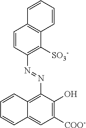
C1=CC(N=NC2=C3C(=CC([COO-])=C2O)C=CC=C3)=C([SO3-])C2=C1C=CC=C2
